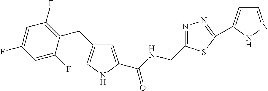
C1=C(C(NCC2=NN=C(C3=CC=NN3)S2)=O)NC=C1CC1=C(F)C=C(F)C=C1F
